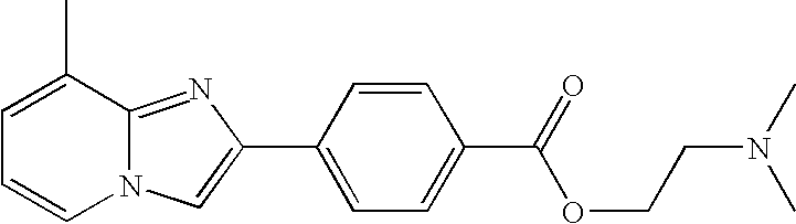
N12C(=NC(C3=CC=C(C(=O)OCCN(C)C)C=C3)=C1)C(C)=CC=C2
